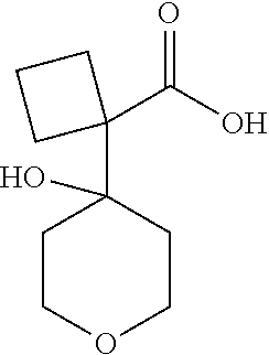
C1COCCC1(C1(C(O)=O)CCC1)O
